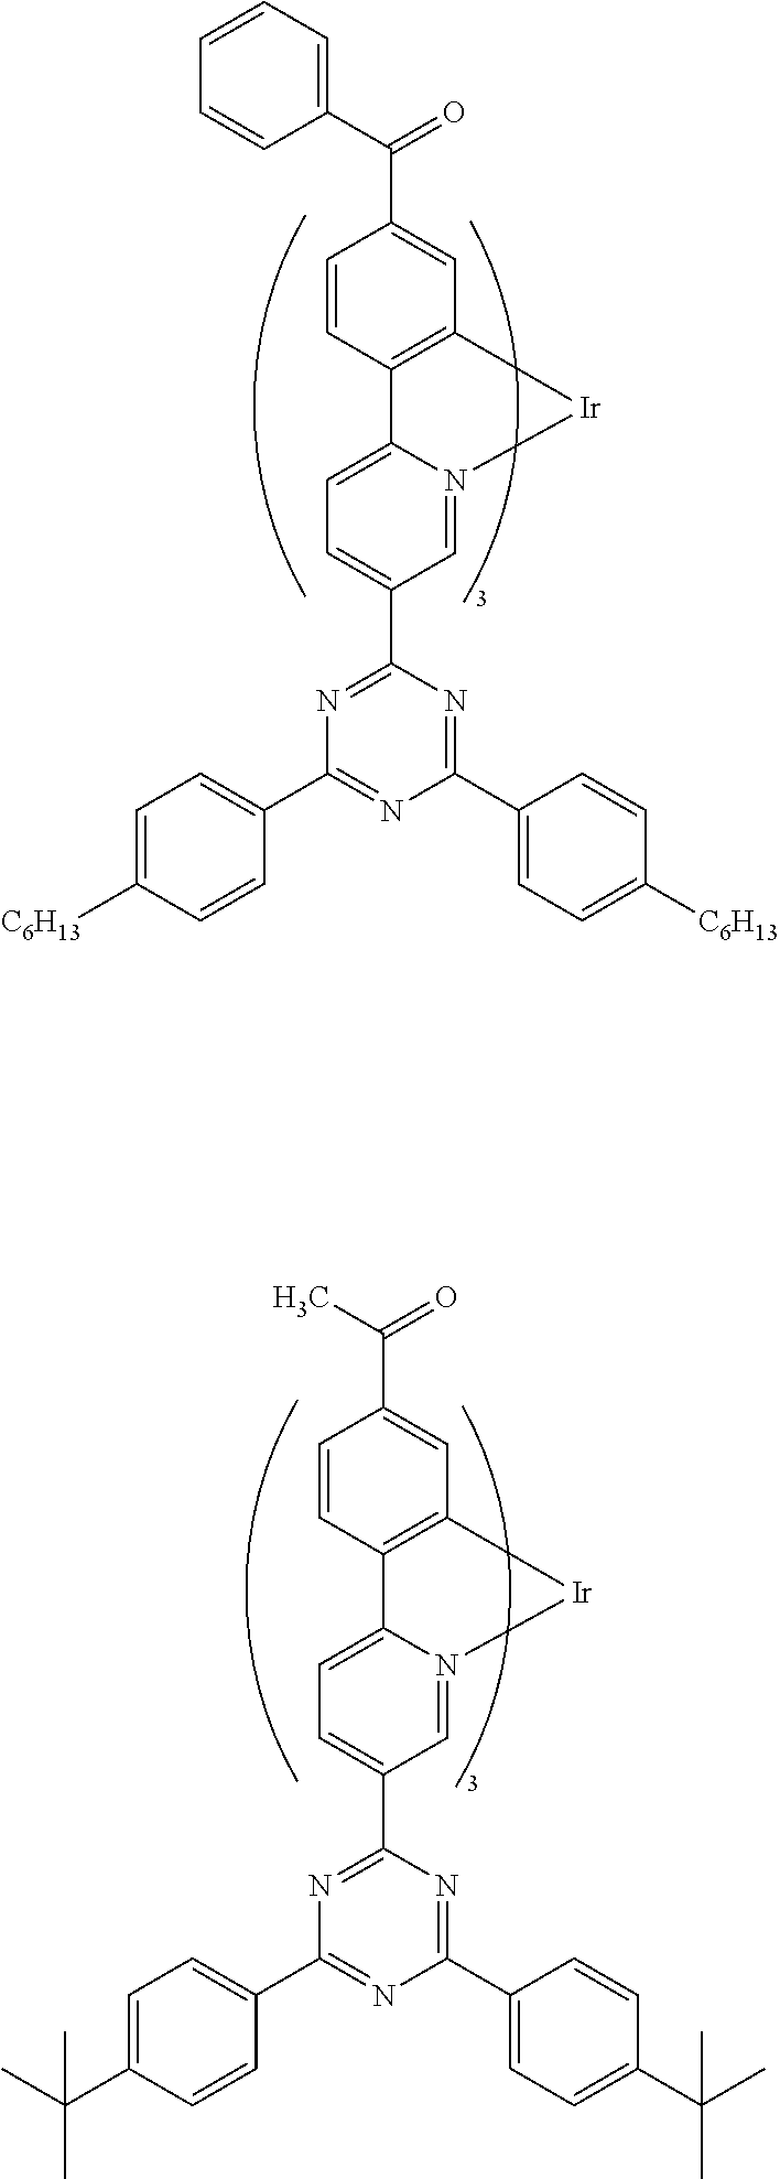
C1=CC2=C(C=C1C(=O)C1=CC=CC=C1)[Ir]N1=CC(C3=NC(C4=CC=C([C6H13])C=C4)=NC(C4=CC=C([C6H13])C=C4)=N3)=CC=C21.C1=CC2=C(C=C1C(=O)C)[Ir]N1=CC(C3=NC(C4=CC=C(C(C)(C)C)C=C4)=NC(C4=CC=C(C(C)(C)C)C=C4)=N3)=CC=C21
